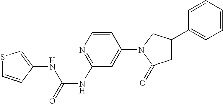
C1=CC(N2C(=O)CC(C3=CC=CC=C3)C2)=CC(NC(=O)NC2=CSC=C2)=N1
